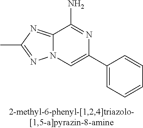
C12=NC(C)=NN1C=C(C1=CC=CC=C1)N=C2N
